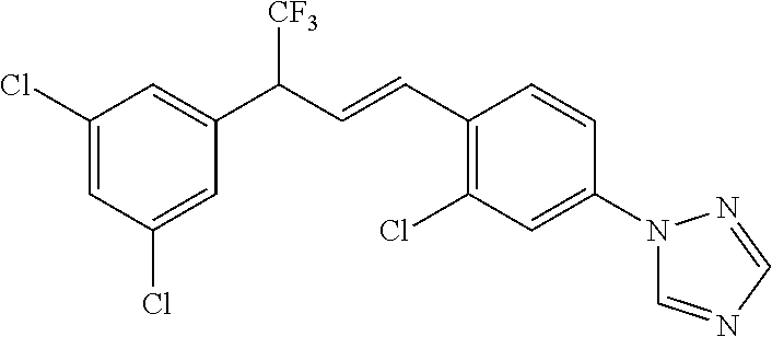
C1(Cl)=CC(Cl)=CC(C(C=CC2=C(Cl)C=C(N3C=NC=N3)C=C2)[CF3])=C1
